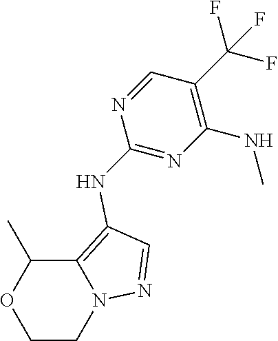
C1CN2C(=C(NC3=NC(NC)=C(C(F)(F)F)C=N3)C=N2)C(C)O1
